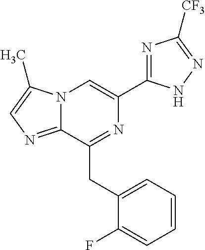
N12C(=NC=C1C)C(CC1=CC=CC=C1F)=NC(C1=NC([CF3])=NN1)=C2
